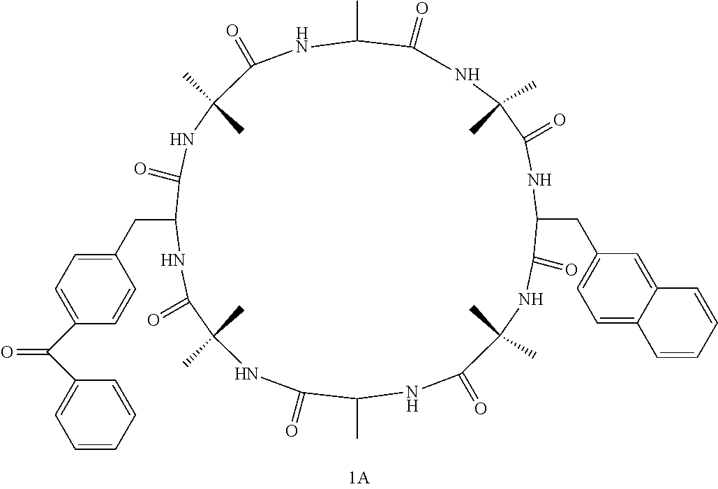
N1C(=O)C(C)(C)NC(=O)C(C)NC(=O)C(C)(C)NC(=O)C(CC2=CC=C(C(C3=CC=CC=C3)=O)C=C2)NC(=O)C(C)(C)NC(=O)C(C)NC(=O)C(C)(C)NC(=O)C1CC1=CC=C2C(=C1)C=CC=C2
